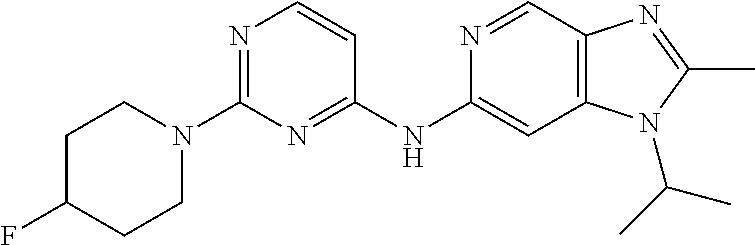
C1(N2CCC(F)CC2)=NC=CC(NC2=CC3=C(C=N2)N=C(C)N3C(C)C)=N1
